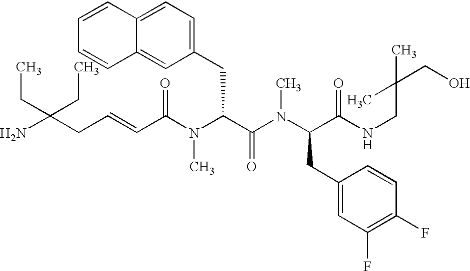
NC(CC=CC(N(C(C(N(C(CC1=CC(F)=C(F)C=C1)C(NCC(CO)(C)C)=O)C)=O)CC1=CC=C2C(=C1)C=CC=C2)C)=O)(CC)CC
